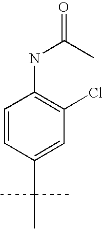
C1=CC(C(C)(C)C)=CC(Cl)=C1NC(=O)C
